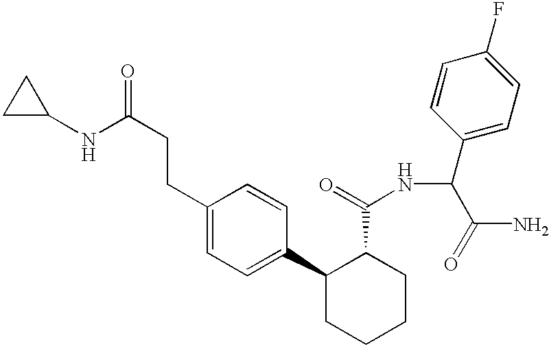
C1(CCC(=O)NC2CC2)=CC=C(C2CCCCC2C(=O)NC(C(N)=O)C2=CC=C(F)C=C2)C=C1
